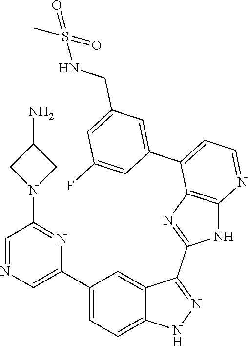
C1(C2=CC=C3C(=C2)C(C2=NC4=C(N2)N=CC=C4C2=CC(CNS(=O)(C)=O)=CC(F)=C2)=NN3)=CN=CC(N2CC(N)C2)=N1
